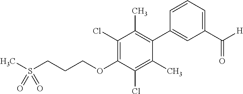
CS(CCCOC1=C(Cl)C(C)=C(C2=CC(C([H])=O)=CC=C2)C(C)=C1Cl)(=O)=O
